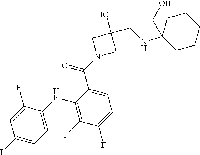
C1(I)=CC=C(NC2=C(F)C(F)=CC=C2C(N2CC(CNC3(CO)CCCCC3)(O)C2)=O)C(F)=C1
